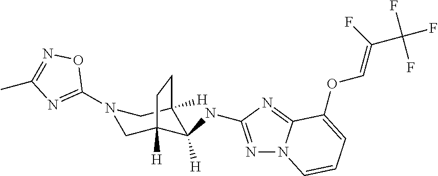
N1(C2=NC(C)=NO2)CC2([H])C([H])(NC3=NN4C(=N3)C(OC=C(F)C(F)(F)F)=CC=C4)C([H])(C1)CC2
